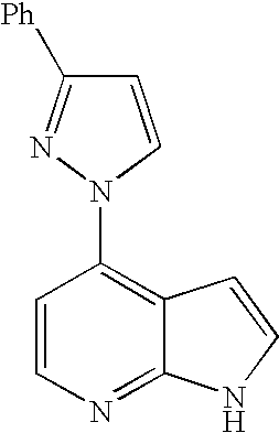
C1=CN=C2C(=C1N1C=CC([Ph])=N1)C=CN2
